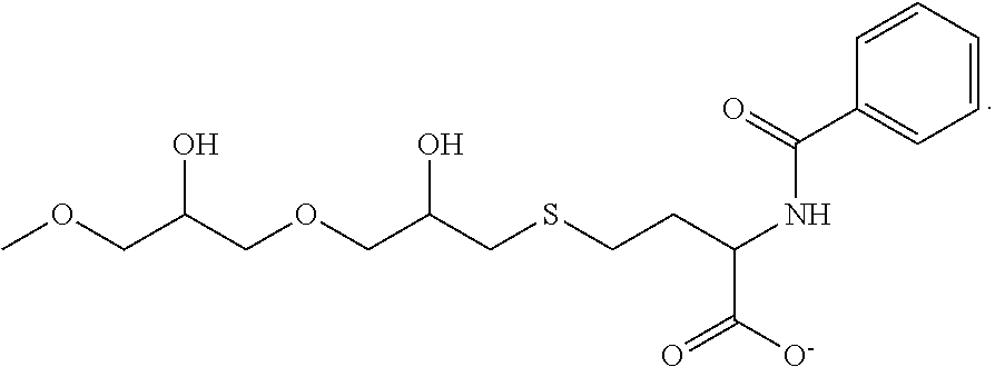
COCC(COCC(CSCCC(NC(C1=CC=CC=C1)=O)C([O-])=O)O)O
